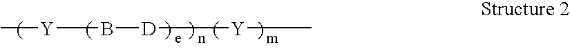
C[Y]B[D][Y]C
